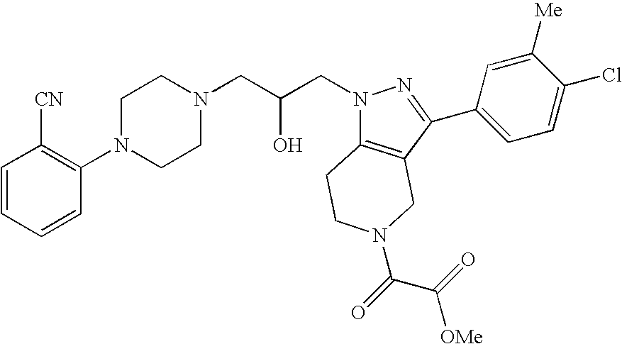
C1=CC=CC(N2CCN(CC(CN3C4=C(C(C5=CC=C(Cl)C([Me])=C5)=N3)CN(C(=O)C(=O)[OMe])CC4)O)CC2)=C1[CN]
